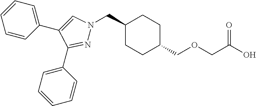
C1(CN2N=C(C3=CC=CC=C3)C(C3=CC=CC=C3)=C2)CCC(COCC(O)=O)CC1
